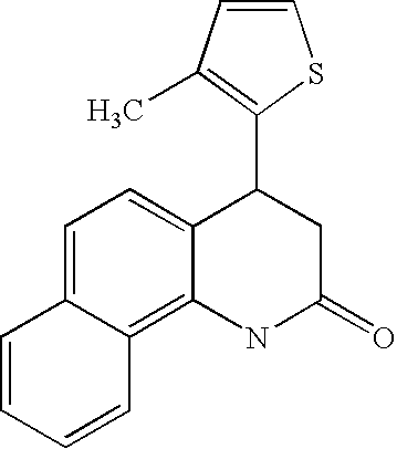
C1=C2C(=C3C(=C1)C(C1=C(C)C=CS1)CC(=O)N3)C=CC=C2
